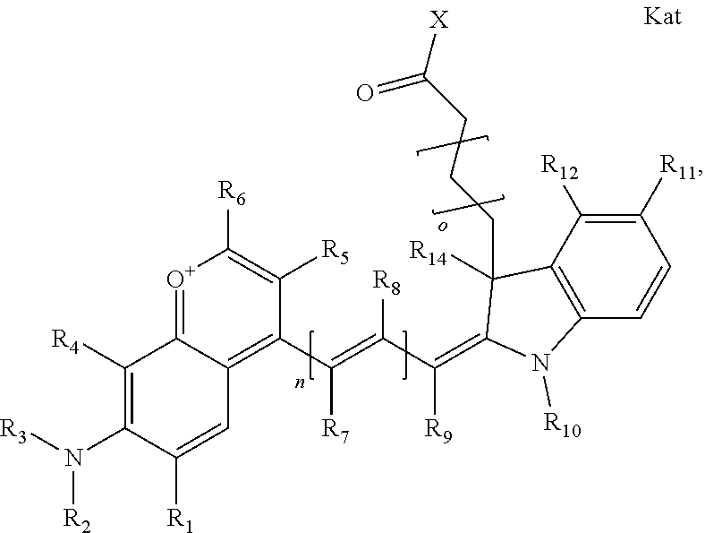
[O+]1=C2C(=C(C(=C([R8])C([R9])=C3C(CCCC([X])=O)([R14])C4=C(C=CC([R11])=C4[R12])N3[R10])[R7])C([R5])=C1[R6])C=C([R1])C(N([R3])[R2])=C2[R4]
